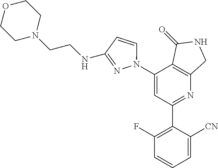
C1(N2C=CC(NCCN3CCOCC3)=N2)=CC(C2=C(F)C=CC=C2[CN])=NC2=C1C(=O)NC2
